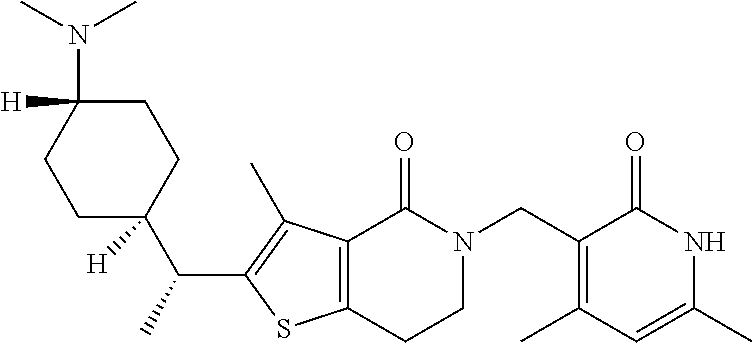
C1=C(C)NC(=O)C(CN2CCC3=C(C2=O)C(C)=C(C(C)C2([H])CCC(N(C)C)([H])CC2)S3)=C1C
